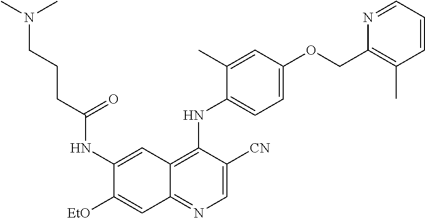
C1=C([CN])C(NC2=CC=C(OCC3=C(C)C=CC=N3)C=C2C)=C2C(=N1)C=C([EtO])C(NC(CCCN(C)C)=O)=C2
